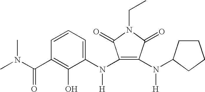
C1=CC=C(N(C2=C(N([H])C3CCCC3)C(=O)N(CC)C2=O)[H])C(O)=C1C(N(C)C)=O
